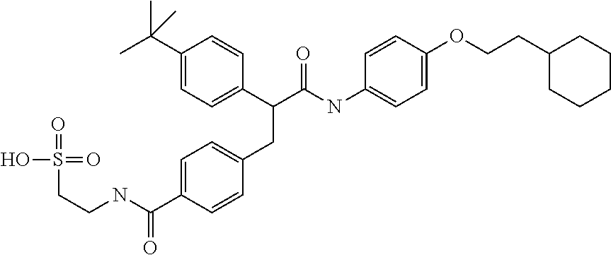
C1(C(C)(C)C)=CC=C(C(C(NC2=CC=C(OCCC3CCCCC3)C=C2)=O)CC2=CC=C(C(NCCS(=O)(O)=O)=O)C=C2)C=C1
